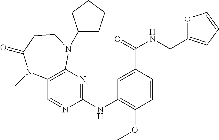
C12=C(N=C(NC3=C(OC)C=CC(C(=O)NCC4=CC=CO4)=C3)N=C1)N(C1CCCC1)CCC(=O)N2C
